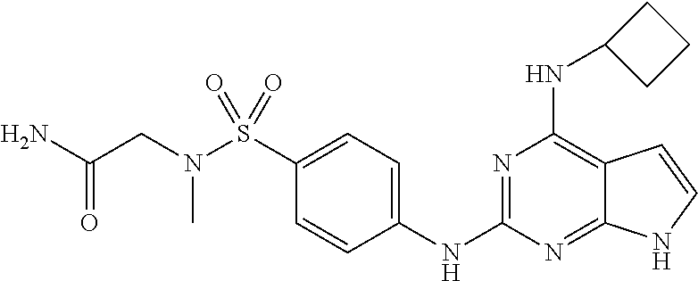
C1(NC2=NC(NC3CCC3)=C3C(=N2)NC=C3)=CC=C(S(N(CC(N)=O)C)(=O)=O)C=C1
